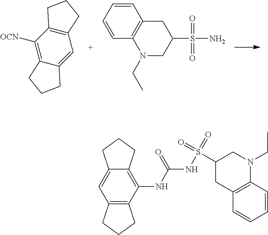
C12=C([OCN])C3=C(C=C1CCC2)CCC3.C1(S(N)(=O)=O)CN(CC)C2=C(C1)C=CC=C2.C1(S(NC(NC2=C3C(=CC4=C2CCC4)CCC3)=O)(=O)=O)CN(CC)C2=C(C1)C=CC=C2
